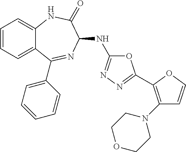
C1=CC=C2C(=C1)NC(=O)C(NC1=NN=C(C3=C(N4CCOCC4)C=CO3)O1)N=C2C1=CC=CC=C1
